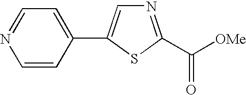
N1=CC=C(C2=CN=C(C([OMe])=O)S2)C=C1
